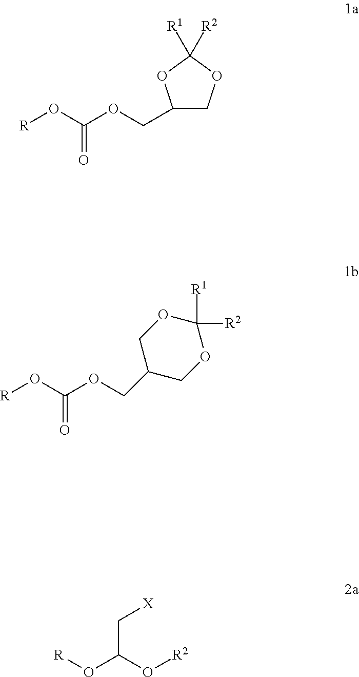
[R]OC(OCC1COC([R2])([R1])O1)=O.[R]OC(OCC1COC([R1])([R2])OC1)=O.[R]OC(O[R2])C[X]
